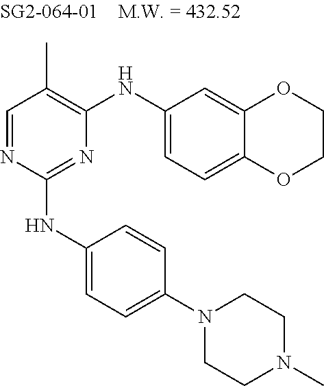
C1=NC(NC2=CC=C(N3CCN(C)CC3)C=C2)=NC(NC2=CC=C3C(=C2)OCCO3)=C1C
